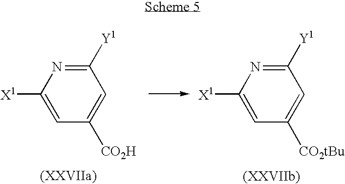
C1([Y1])=NC([X1])=CC([CO2H])=C1.C1([Y1])=NC([X1])=CC([CO2tBu])=C1
